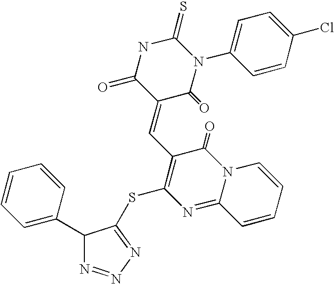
C1(C2=CC=CC=C2)N=NN=C1SC1=C(C=C2C(=O)N(C3=CC=C(Cl)C=C3)C(=S)NC2=O)C(=O)N2C(=N1)C=CC=C2
